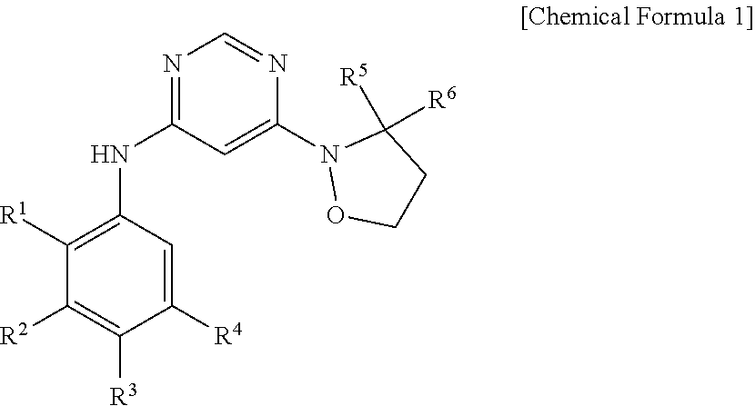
C1([R2])=C([R3])C([R4])=CC(NC2=NC=NC(N3OCCC3([R5])[R6])=C2)=C1[R1]
